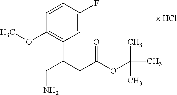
C1=CC(F)=CC(C(CC(OC(C)(C)C)=O)CN)=C1OC
